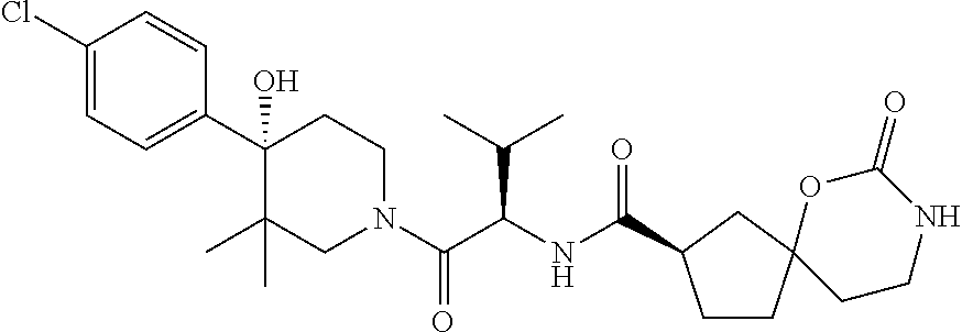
C1(Cl)=CC=C(C2(O)C(C)(C)CN(C(C(NC(=O)C3CCC4(C3)OC(=O)NCC4)C(C)C)=O)CC2)C=C1
